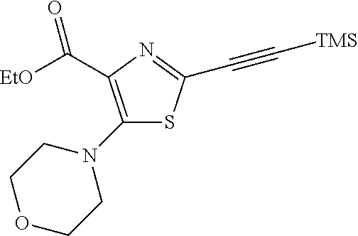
C(C1=C(N2CCOCC2)SC(C#C[TMS])=N1)([EtO])=O
